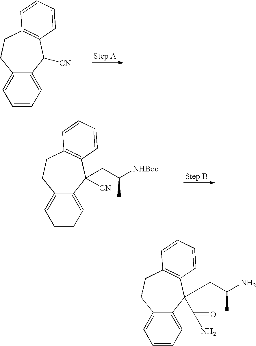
C12=CC=CC=C1C([CN])C1=C(CC2)C=CC=C1.C12=CC=CC=C1C([CN])(CC([NHBoc])C)C1=C(CC2)C=CC=C1.C12=CC=CC=C1C(C(N)=O)(CC(N)C)C1=C(CC2)C=CC=C1
